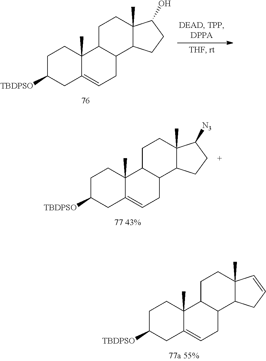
C1C([TBDPSO])CC2=CCC3C(C2(C)C1)CCC1(C)C3CC=C1.C1C([TBDPSO])CC2=CCC3C(C2(C)C1)CCC1(C)C3CCC1O.C1C([TBDPSO])CC2=CCC3C(C2(C)C1)CCC1(C)C3CCC1[N3]
